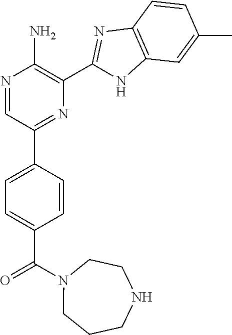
N1=CC(C2=CC=C(C(N3CCCNCC3)=O)C=C2)=NC(C2=NC3=C(N2)C=C(C)C=C3)=C1N
